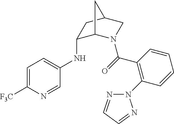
C1(NC2=CC=C([F3C])N=C2)C2N(C(=O)C3=C(N4N=CC=N4)C=CC=C3)CC(C1)C2
